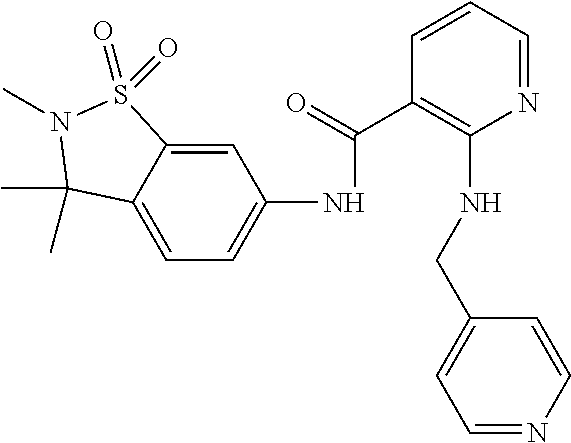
C1=C2C(=CC=C1NC(=O)C1=C(NCC3=CC=NC=C3)N=CC=C1)C(C)(C)N(C)S2(=O)=O
